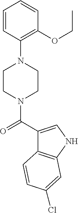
C1=CC(N2CCN(C(C3=CNC4=C3C=CC(Cl)=C4)=O)CC2)=C(OCC)C=C1
